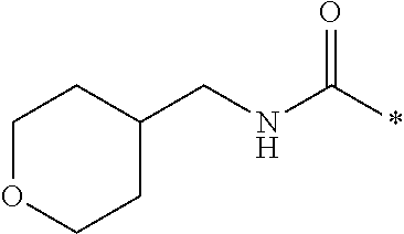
C1OCCC(CNC(*)=O)C1
